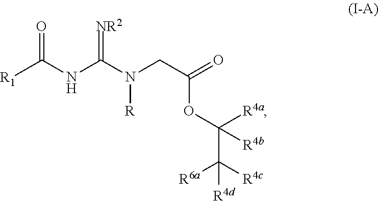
N(C(N(CC(=O)OC(C([R4c])([R6a])[R4d])([R4a])[R4b])[R])=[NR2])C([R1])=O
